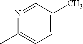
N1=CC(C)=CC=C1C
